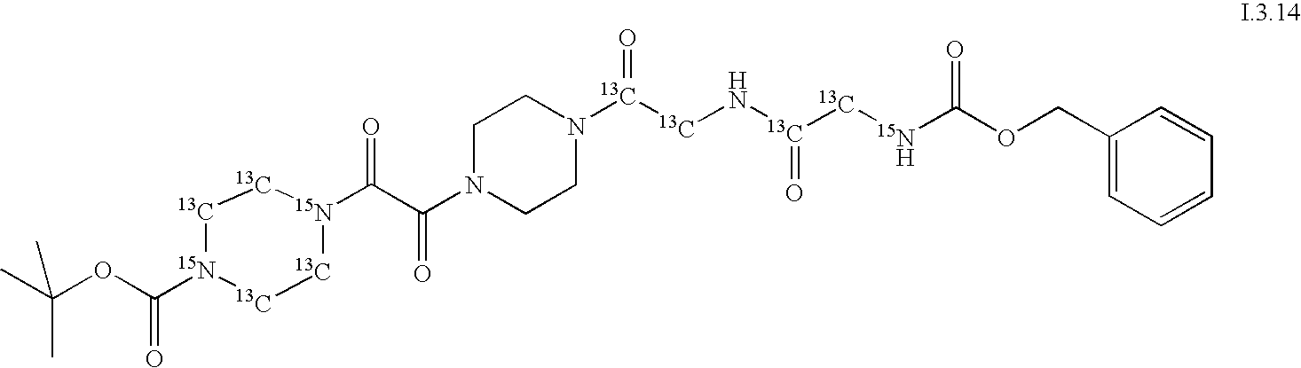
C1CN(C(C([15N]2[13C][13C][15N](C(OC(C)(C)C)=O)[13C][13C]2)=O)=O)CCN1[13C]([13C]N[13C]([13C][15N   H]C(OCC1=CC=CC=C1)=O)=O)=O
